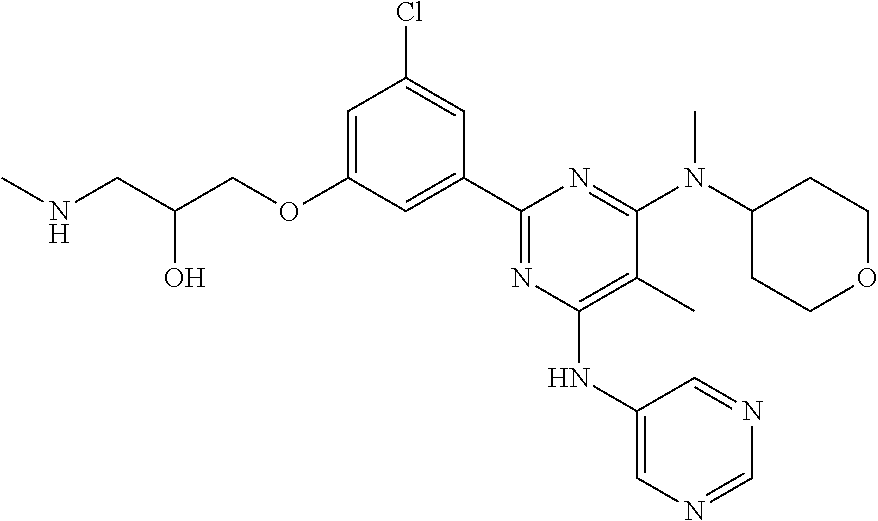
C1=C(OCC(CNC)O)C=C(C2=NC(NC3=CN=CN=C3)=C(C)C(N(C3CCOCC3)C)=N2)C=C1Cl
